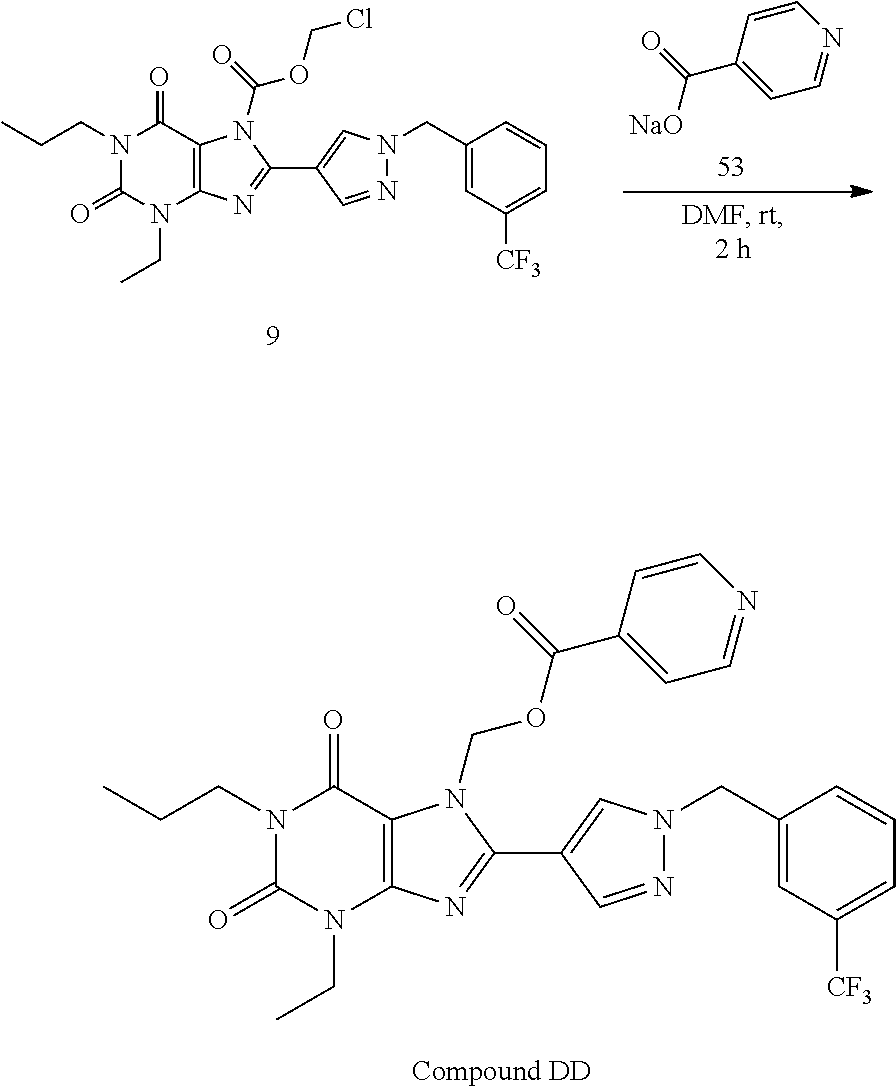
C1(CN2N=CC(C3=NC4=C(N3COC(=O)C3=CC=NC=C3)C(=O)N(CCC)C(=O)N4CC)=C2)=CC([CF3])=CC=C1.C1(CN2N=CC(C3=NC4=C(N3C(=O)OCCl)C(=O)N(CCC)C(=O)N4CC)=C2)=CC([CF3])=CC=C1.C1=C(C(=O)[NaO])C=CN=C1
